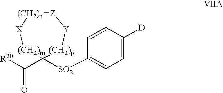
C(C1([SO2]C2=CC=C([D])C=C2)[(CH2)p][Y][Z][(CH2)n][X][(CH2)m]1)(=O)[R20]
